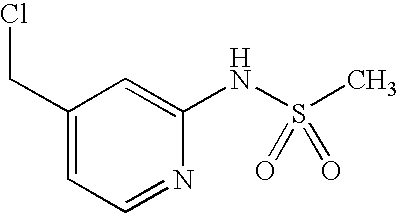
C1(CCl)=CC=NC(NS(C)(=O)=O)=C1
